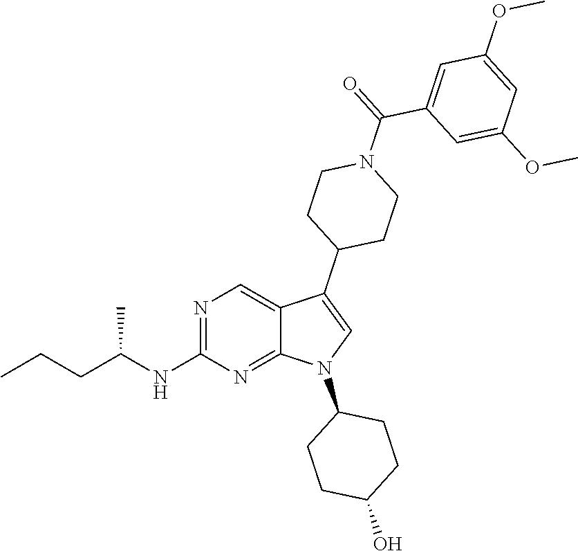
N1=C(NC(CCC)C)N=C2C(=C1)C(C1CCN(C(C3=CC(OC)=CC(OC)=C3)=O)CC1)=CN2C1CCC(O)CC1
